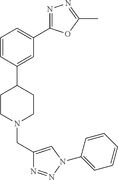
C1=CC(C2CCN(CC3=CN(C4=CC=CC=C4)N=N3)CC2)=CC(C2=NN=C(C)O2)=C1
